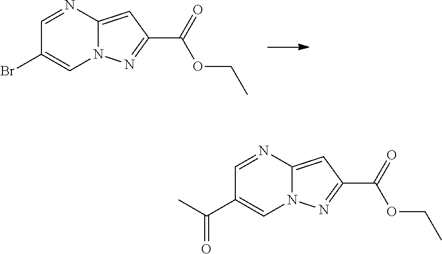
C1=NC2=CC(C(=O)OCC)=NN2C=C1Br.C1=NC2=CC(C(=O)OCC)=NN2C=C1C(=O)C
